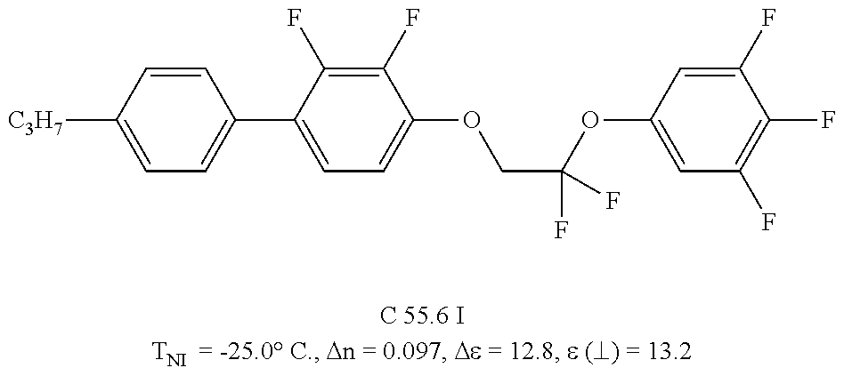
C1=C([C3H7])C=CC(C2=CC=C(OCC(OC3=CC(F)=C(F)C(F)=C3)(F)F)C(F)=C2F)=C1
